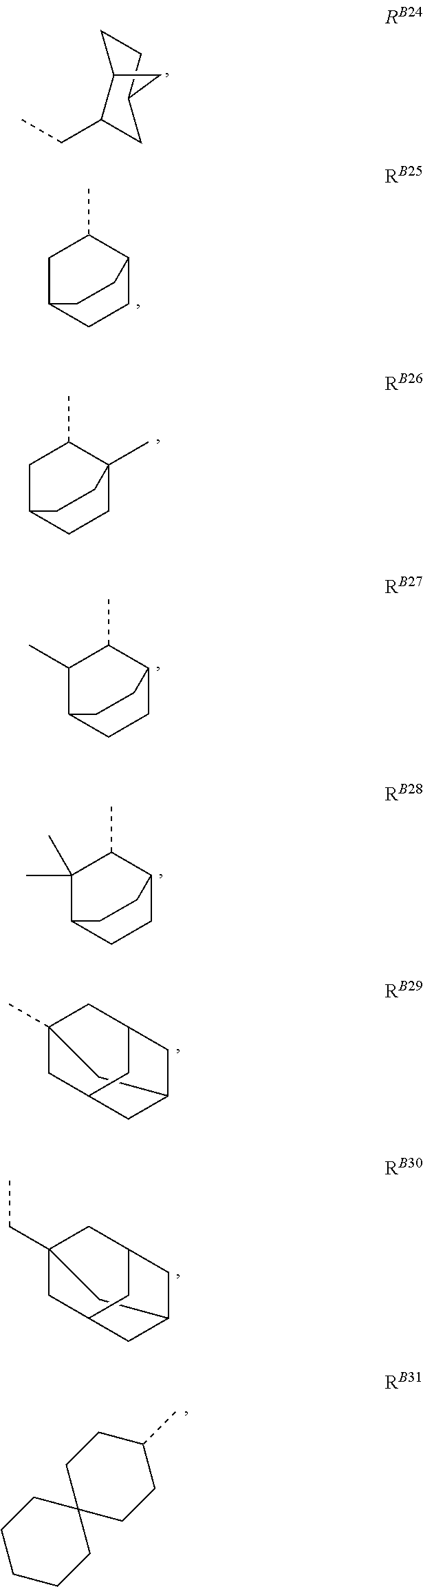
C1CC2C(CC)CC1C2.C1C2CCC(C1C)CC2.C1C2CCC(C)(C1C)CC2.C1(C)C2CCC(C1C)CC2.C1(C)(C)C2CCC(C1C)CC2.C12CC3(C)CC(CC(C3)C1)C2.C12CC3(CC)CC(CC(C3)C1)C2.C1CCCC2(C1)CCC(C)CC2
